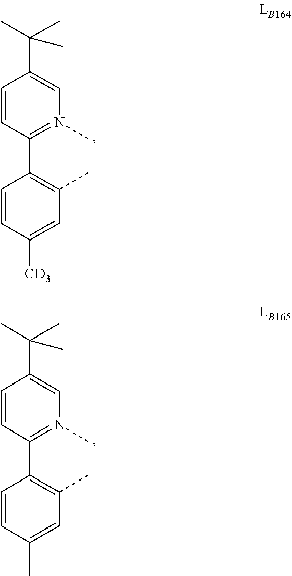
C1=CC(C2=C(C)C=C(C)C=C2)=N(C)C=C1C(C)(C)C.C1=CC(C2=C(C)C=C([CD3])C=C2)=N(C)C=C1C(C)(C)C
